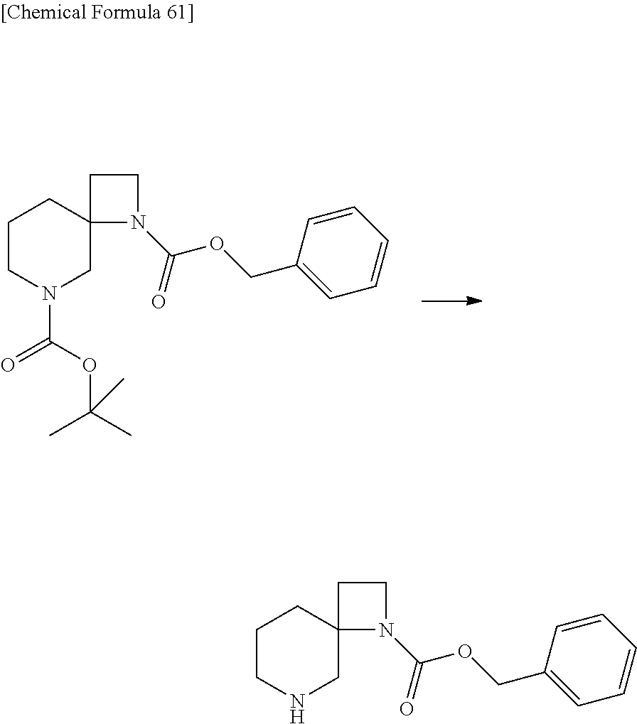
C1CN(C(=O)OC(C)(C)C)CC2(C1)N(C(=O)OCC1=CC=CC=C1)CC2.C1CNCC2(C1)N(C(=O)OCC1=CC=CC=C1)CC2
